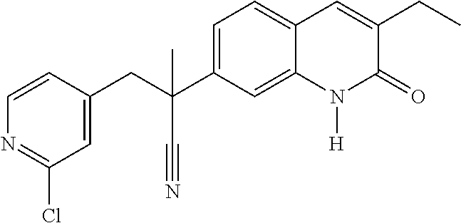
C(C1=CC(Cl)=NC=C1)C(C#N)(C1=CC=C2C(=C1)N([H])C(=O)C(CC)=C2)C
